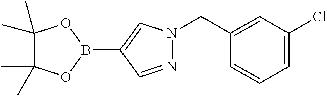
C1=C(CN2N=CC(B3OC(C)(C)C(C)(C)O3)=C2)C=CC=C1Cl
